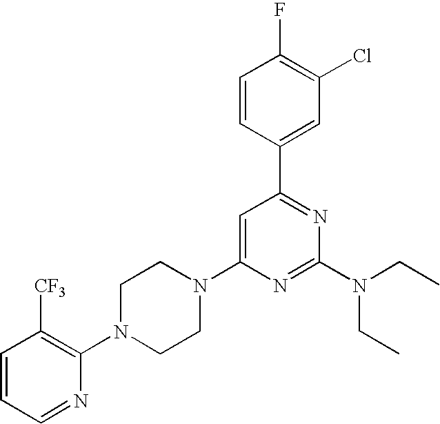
C1=CC(C2=NC(N(CC)CC)=NC(N3CCN(C4=C([CF3])C=CC=N4)CC3)=C2)=CC(Cl)=C1F
